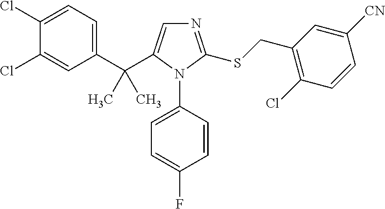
C1(C(C2=CN=C(SCC3=C(Cl)C=CC([CN])=C3)N2C2=CC=C(F)C=C2)(C)C)=CC=C(Cl)C(Cl)=C1
